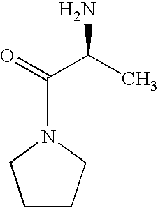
C1CCN(C(=O)C(C)N)C1
